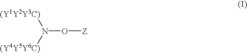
O(N([(Y4Y5Y6C)])[(Y1Y2Y3C)])[Z]
